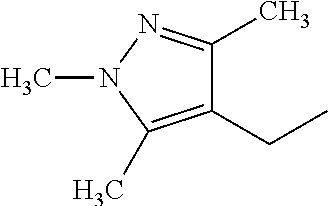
C1(CC)=C(C)N(C)N=C1C
